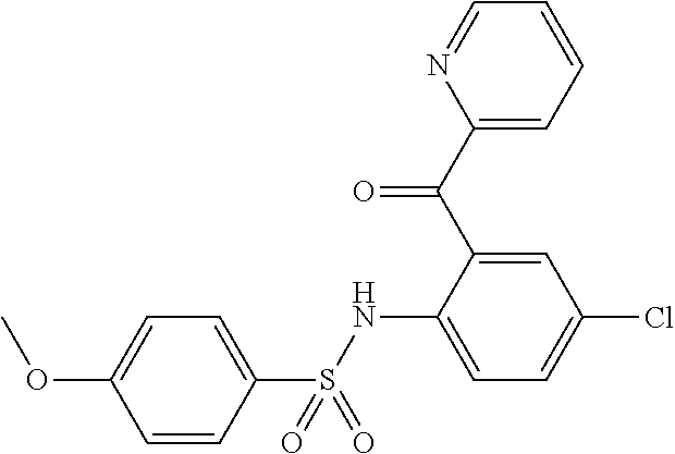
C1=CC(S(NC2=CC=C(Cl)C=C2C(=O)C2=CC=CC=N2)(=O)=O)=CC=C1OC
